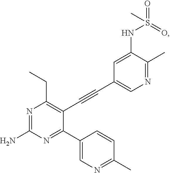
N1=C(N)N=C(C2=CN=C(C)C=C2)C(C#CC2=CN=C(C)C(NS(C)(=O)=O)=C2)=C1CC
